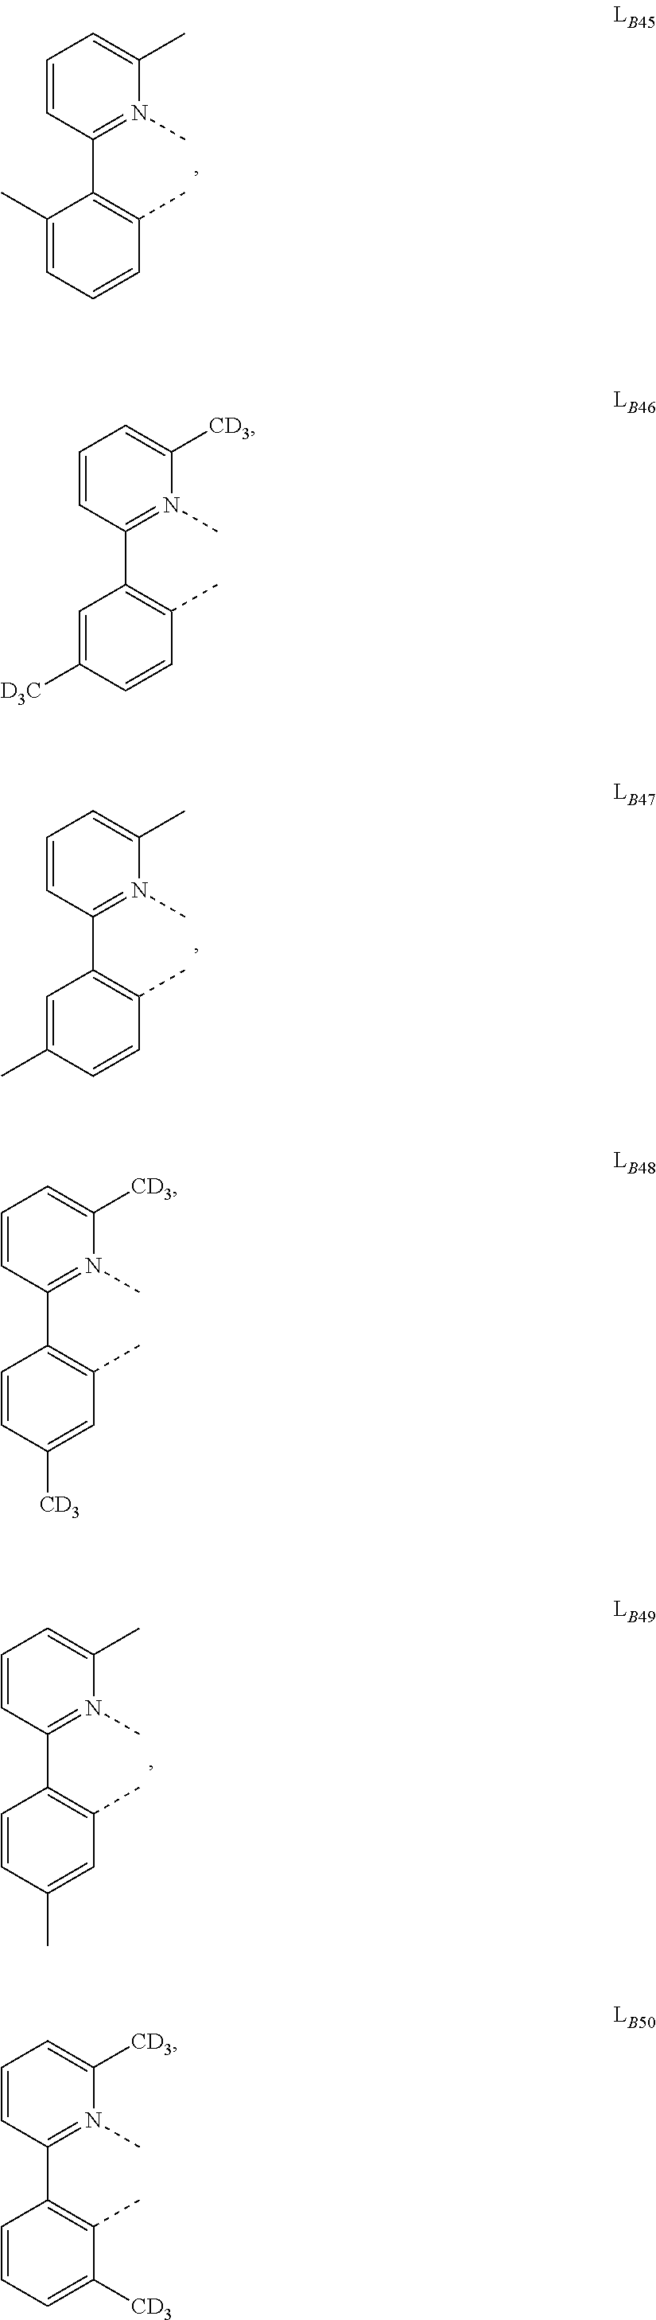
C1(C)=CC=CC(C)=C1C1=N(C)C(C)=CC=C1.C1=C(C)C=CC(C)=C1C1=N(C)C(C)=CC=C1.C1=CC(C)=CC(C)=C1C1=N(C)C(C)=CC=C1.C1=C([D3C])C=CC(C)=C1C1=N(C)C([CD3])=CC=C1.C1=CC([CD3])=CC(C)=C1C1=N(C)C([CD3])=CC=C1.C1=CC=C([CD3])C(C)=C1C1=N(C)C([CD3])=CC=C1
